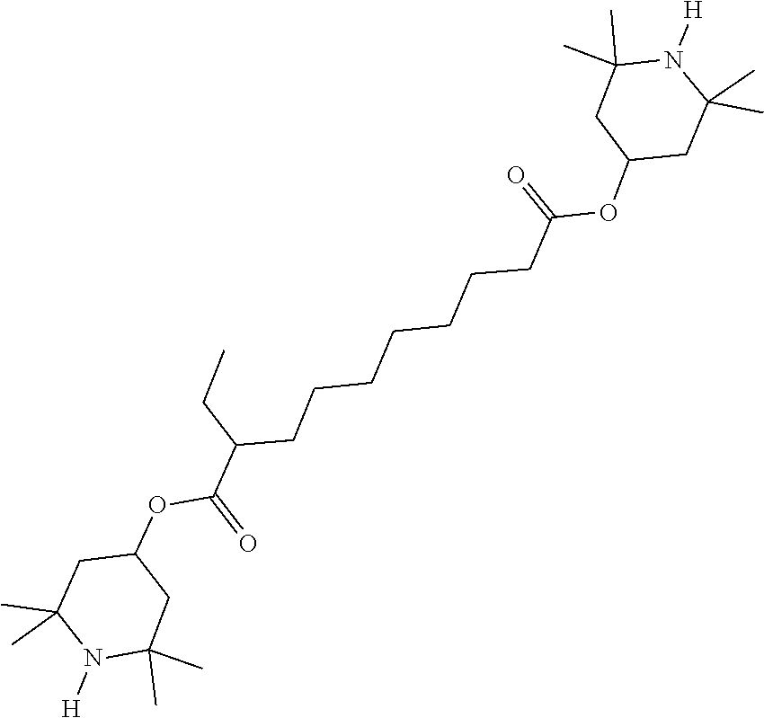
N1([H])C(C)(C)CC(OC(C(CC)CCCCCCCC(OC2CC(C)(C)N([H])C(C)(C)C2)=O)=O)CC1(C)C
